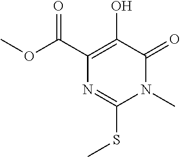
O(C(C1=C(O)C(=O)N(C)C(SC)=N1)=O)C
